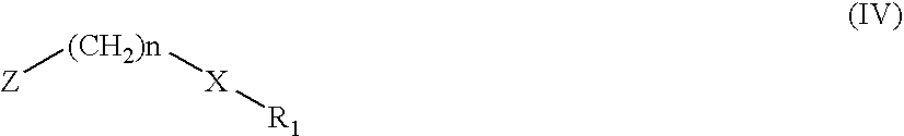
[(CH2)n]([Z])[X][R1]
